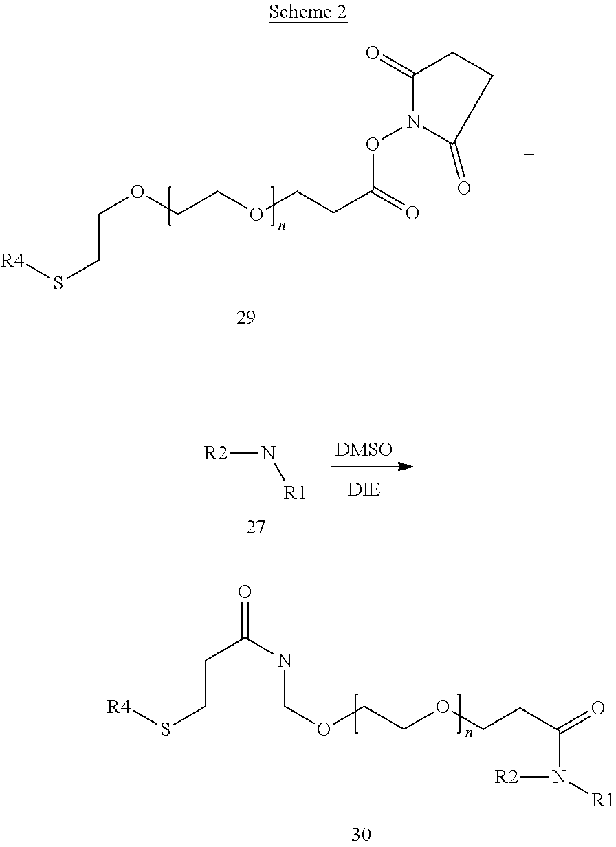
S(CCC(=O)NCOCCOCCC(=O)N([R1])[R2])[R4].[R4]SCCOCCOCCC(=O)ON1C(=O)CCC1=O.[R2]N[R1]
